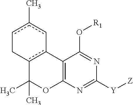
c1c(C)c-c2c(C1)C(C)(C)OC1=C2C(O[R1])=NC([Y][Z])=N1
